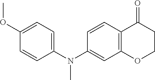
C1(N(C2=CC3=C(C=C2)C(=O)CCO3)C)=CC=C(OC)C=C1
